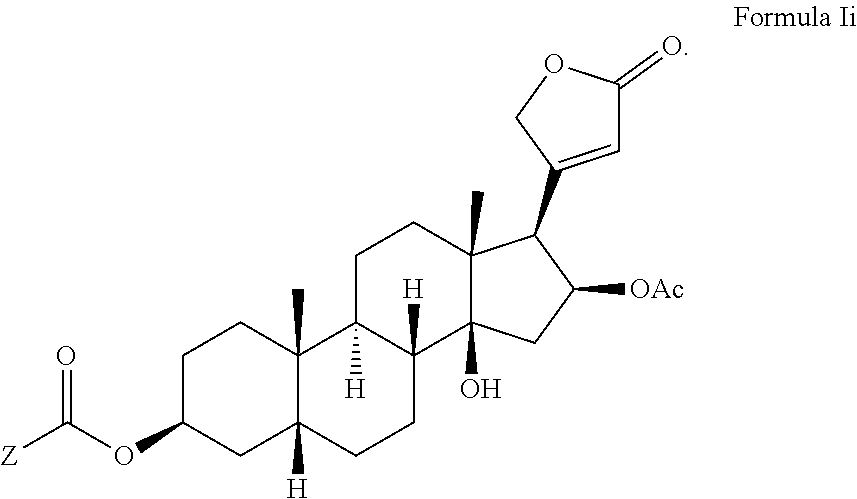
C1C(OC([Z])=O)CC2([H])C(C)(C1)C1([H])C([H])(CC2)C2(O)C(C)(CC1)C(C1=CC(=O)OC1)C([OAc])C2
